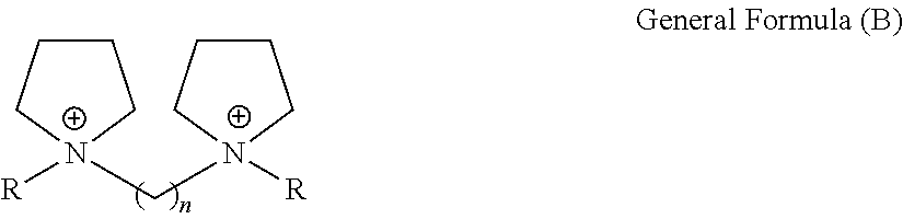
[N+]1(C[N+]2([R])CCCC2)([R])CCCC1
